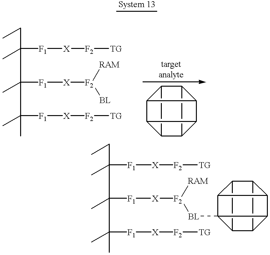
C(C([F1][X][F2][TG])(C)C(C)([F1][X][F2]([BL])[RAM])C(C)([F1][X][F2][TG])C)C.C12C3C4C1C1C4C3C21.C(C([F1][X][F2][TG])(C)C(C)([F1][X][F2]([BL]C12C3C4C5C3C1C5C42)[RAM])C(C)([F1][X][F2][TG])C)C
